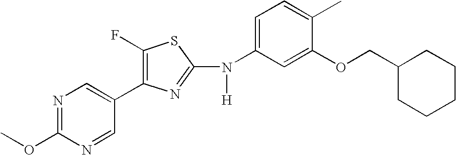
N1=C(OC)N=CC(C2=C(F)SC(N(C3=CC=C(C)C(OCC4CCCCC4)=C3)[H])=N2)=C1
